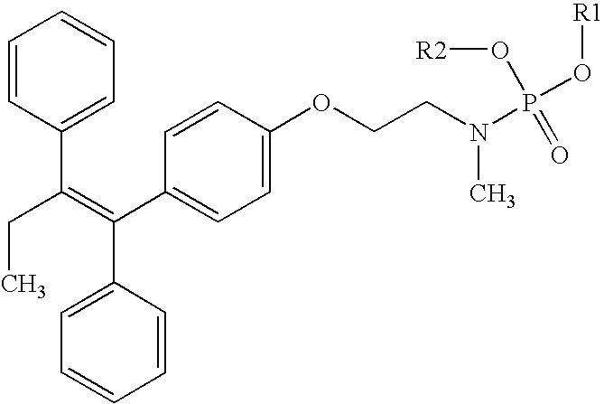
C1=CC(C(=C(C2=CC=C(OCCN(P(O[R1])(=O)O[R2])C)C=C2)C2=CC=CC=C2)CC)=CC=C1
